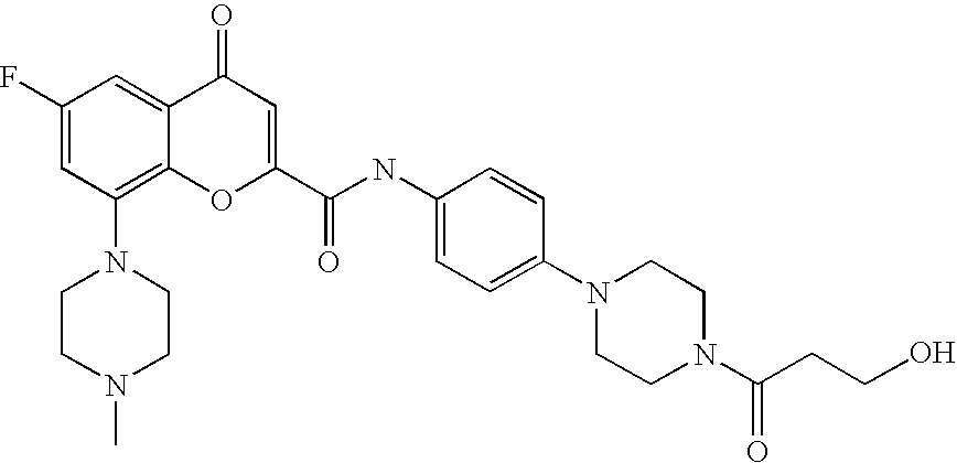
C1(F)=CC(N2CCN(C)CC2)=C2C(=C1)C(=O)C=C(C(=O)NC1=CC=C(N3CCN(C(CCO)=O)CC3)C=C1)O2
